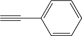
C1=CC=CC=C1C#C
